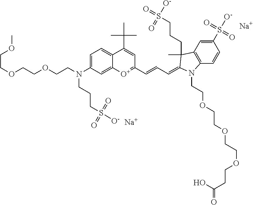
C(OCCOCCN(C1=CC=C2C(=C1)[O+]=C(C=CC=C1C(CCCS([O-])(=O)=O)(C)C3=C(C=CC(S(=O)(=O)[O-])=C3)N1CCOCCOCCOCCC(O)=O)C=C2C(C)(C)C)CCCS(=O)(=O)[O-])COC.[Na].[Na]
